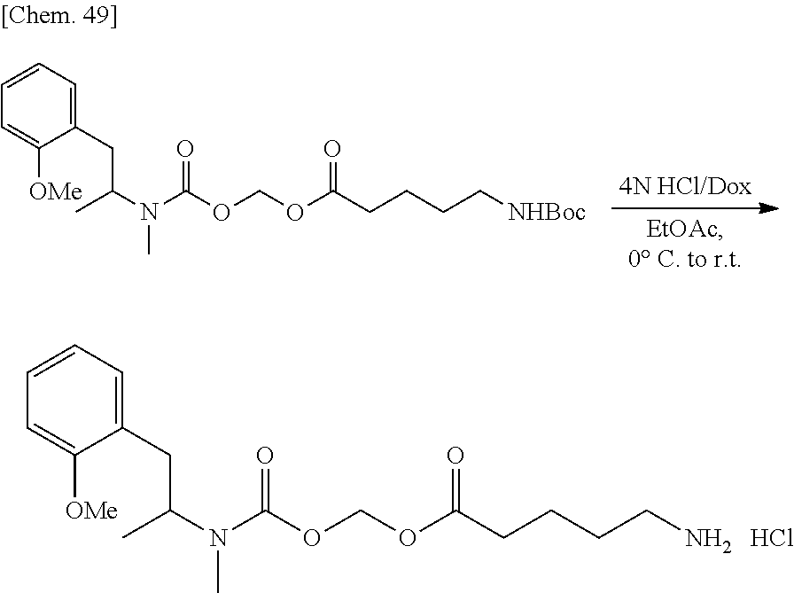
C1=C([OMe])C(CC(N(C)C(OCOC(CCCC[NHBoc])=O)=O)C)=CC=C1.C1=C([OMe])C(CC(N(C)C(OCOC(CCCCN)=O)=O)C)=CC=C1.Cl
